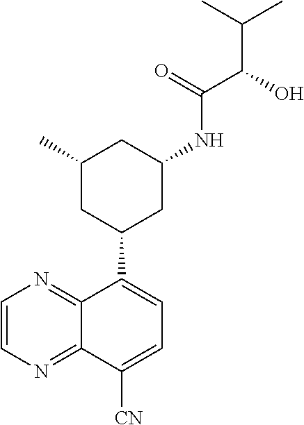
C1(C2CC(NC(C(O)C(C)C)=O)CC(C)C2)=CC=C([CN])C2=NC=CN=C12
